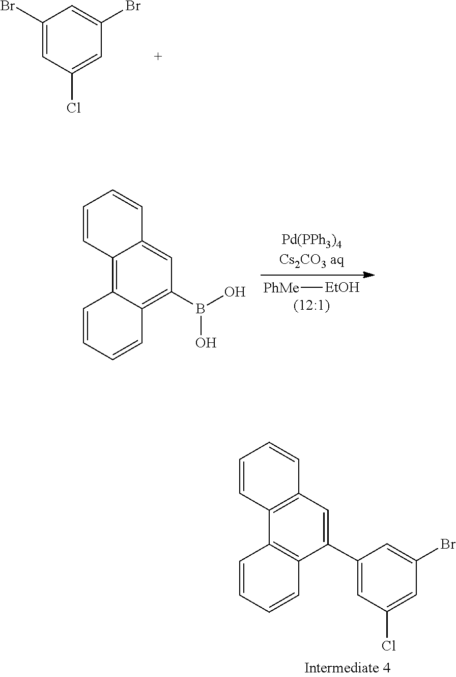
C1(Br)=CC(Cl)=CC(Br)=C1.[PhMe][EtOH].B(O)(C1=C2C(=C3C(=C1)C=CC=C3)C=CC=C2)O.C12=C(C(C3=CC(Cl)=CC(Br)=C3)=CC3=C1C=CC=C3)C=CC=C2
